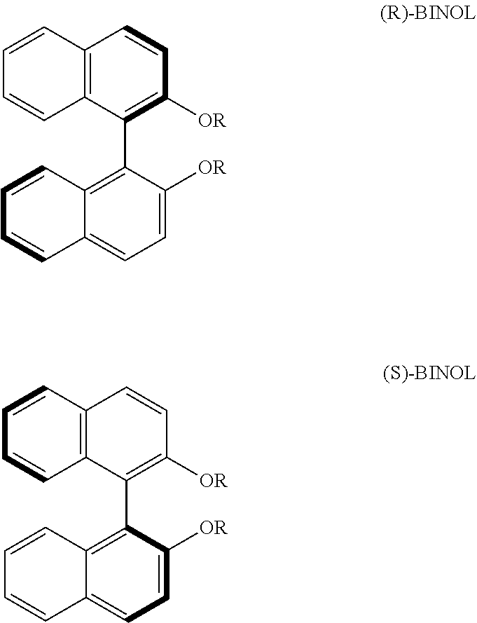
C12=C(C(C3=C4C(=CC=C3[OR])C=CC=C4)=C([OR])C=C1)C=CC=C2.C12=C(C(C3=C4C(=CC=C3[OR])C=CC=C4)=C([OR])C=C1)C=CC=C2
